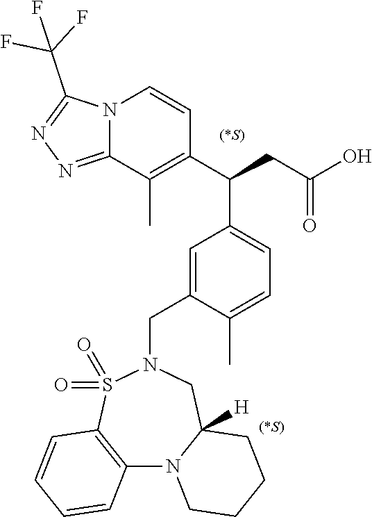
C12=C(S(=O)(=O)N(CC3=CC(C(C4=C(C)C5=NN=C(C(F)(F)F)N5C=C4)CC(O)=O)=CC=C3C)CC3([H])N1CCCC3)C=CC=C2
